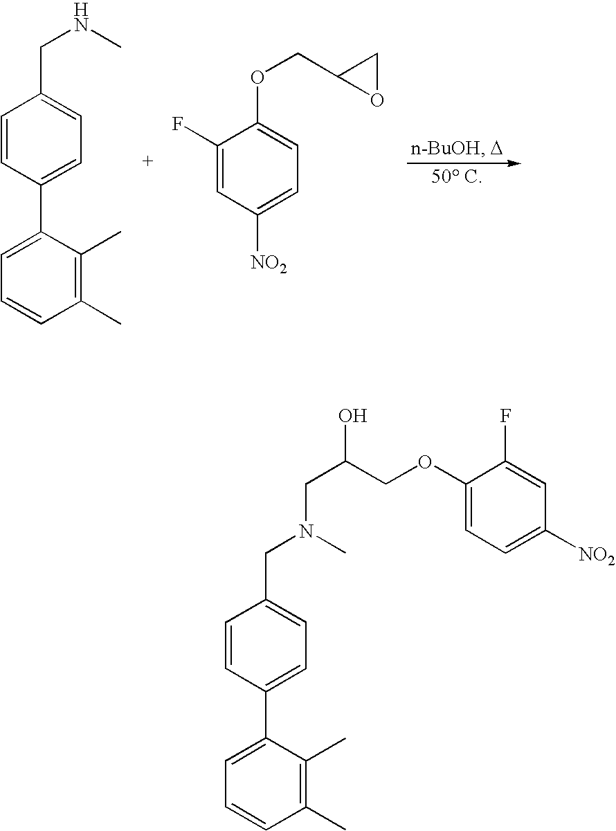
C1=C(C2=CC=C(CNC)C=C2)C(C)=C(C)C=C1.C1(F)=CC([NO2])=CC=C1OCC1OC1.C1=C(C2=CC=C(CN(C)CC(COC3=CC=C([NO2])C=C3F)O)C=C2)C(C)=C(C)C=C1
